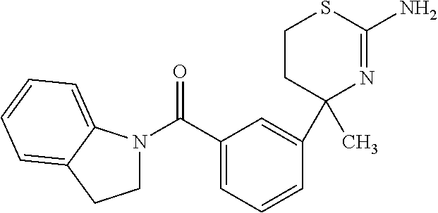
C1(C)(C2=CC(C(=O)N3CCC4=CC=CC=C34)=CC=C2)N=C(N)SCC1
